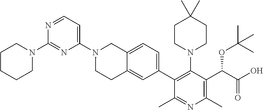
C1(N2CCCCC2)=NC(N2CCC3=CC(C4=C(N5CCC(C)(C)CC5)C(C(C(=O)O)OC(C)(C)C)=C(C)N=C4C)=CC=C3C2)=CC=N1
